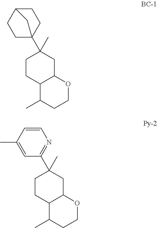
C1CC2C(CC1(C)C13CCC(CC1)C3)OCCC2C.C1CC2C(CC1(C)C1=NC=CC(C)=C1)OCCC2C
